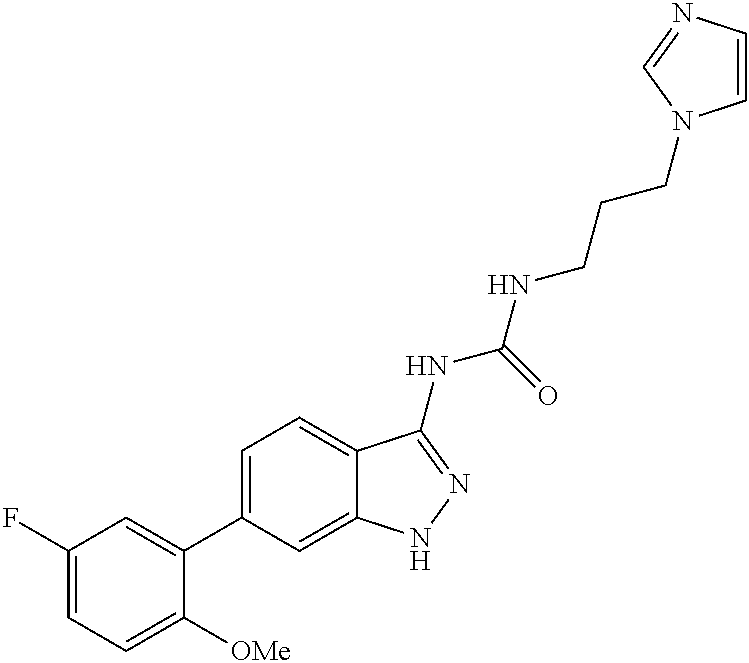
C1(F)=CC=C([OMe])C(C2=CC=C3C(=C2)NN=C3NC(NCCCN2C=CN=C2)=O)=C1
